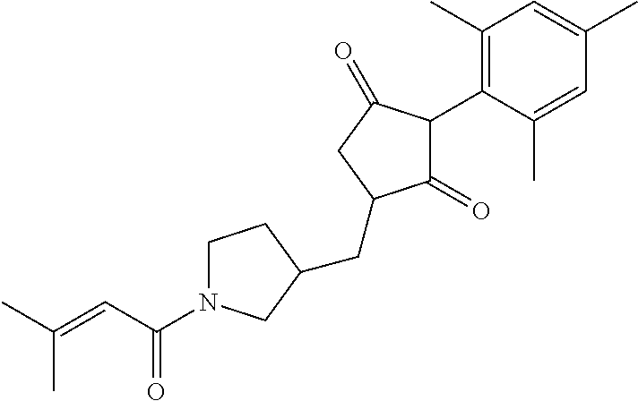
C1(=O)C(C2=C(C)C=C(C)C=C2C)C(=O)CC1CC1CN(C(=O)C=C(C)C)CC1
